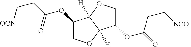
C1(OC(CC[OCN])=O)COC2([H])C1([H])OCC2OC(CC[NCO])=O
